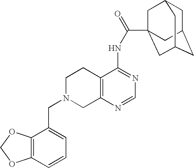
C1N(CC2=CC=CC3=C2OCO3)CC2=C(C1)C(NC(=O)C13CC4CC(CC(C1)C4)C3)=NC=N2
